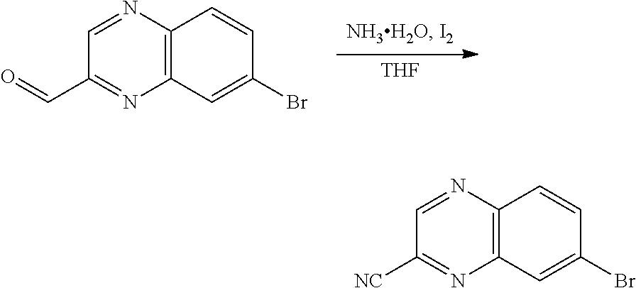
[THF].C12=C(C=CC(Br)=C1)N=CC(C=O)=N2.C12=C(C=CC(Br)=C1)N=CC([NC])=N2
